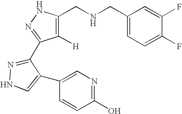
C1(CNCC2=C([H])C(C3=NNC=C3C3=CN=C(O)C=C3)=NN2)=CC=C(F)C(F)=C1
